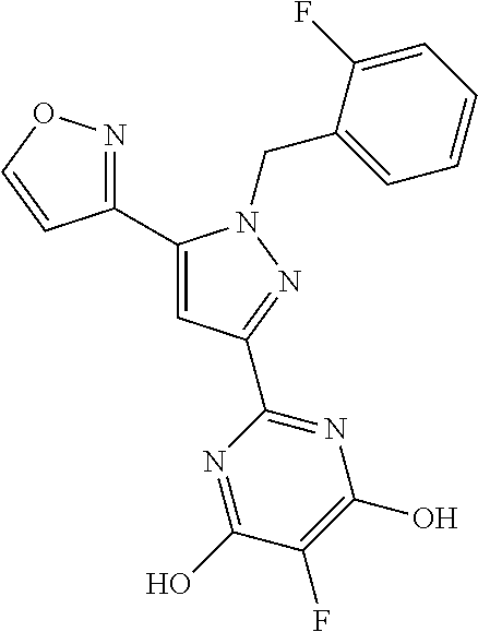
C1(C2=CC(C3=NC(O)=C(F)C(O)=N3)=NN2CC2=CC=CC=C2F)=NOC=C1
